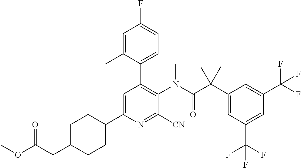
C1CC(C2=CC(C3=CC=C(F)C=C3C)=C(N(C(C(C3=CC(C(F)(F)F)=CC(C(F)(F)F)=C3)(C)C)=O)C)C([CN])=N2)CCC1CC(OC)=O
